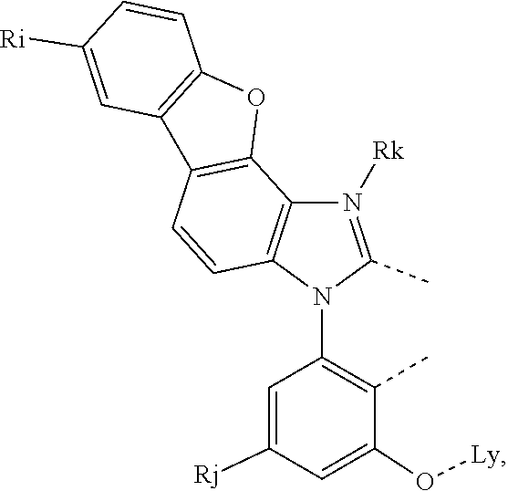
C1=C([Rj])C=C(O[Ly])C(C)=C1N1C2=C(C3=C(C4=C(C=CC([Ri])=C4)O3)C=C2)N([Rk])=C1C
